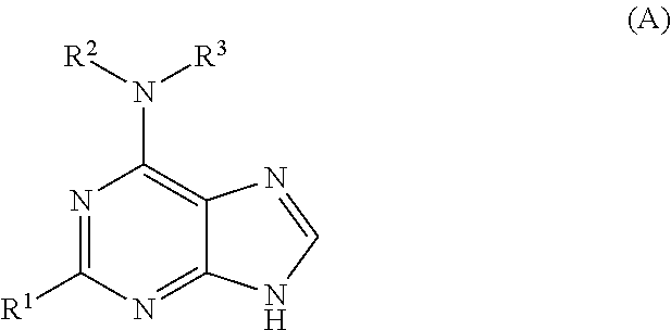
C12=NC([R1])=NC(N([R3])[R2])=C1N=CN2
